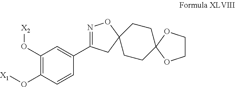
C1(O[X2])=C(O[X1])C=CC(C2=NOC3(C2)CCC2(CC3)OCCO2)=C1
